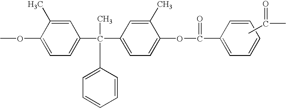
COC1=CC=C(C(C2=CC=C(OC(=O)C3=CC=CC=C3)C(C)=C2)(C2=CC=CC=C2)C)C=C1C.CC(=O)C
